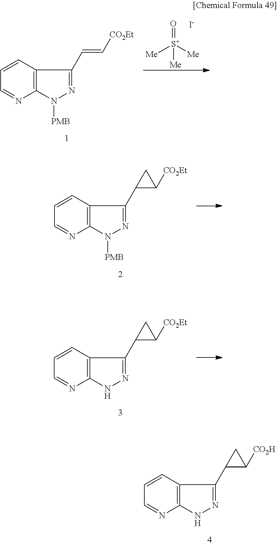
C12=C(C=CC=N1)C(C1C([CO2Et])C1)=NN2[PMB].[Me][S+]([Me])(=O)[Me].[I-].C12=C(C=CC=N1)C(C=C[CO2Et])=NN2[PMB].C12=C(C=CC=N1)C(C1C([CO2Et])C1)=NN2.C12=C(C=CC=N1)C(C1C([CO2H])C1)=NN2
